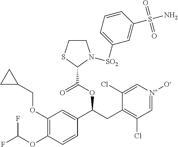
C1(OCC2CC2)=C(OC(F)F)C=CC(C(CC2=C(Cl)C=[N+]([O-])C=C2Cl)OC(=O)C2N([SO2]C3=CC=CC(S(N)(=O)=O)=C3)CCS2)=C1
